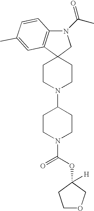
C12(CCN(C3CCN(C(OC4([H])CCOC4)=O)CC3)CC1)CN(C(C)=O)C1=C2C=C(C)C=C1
